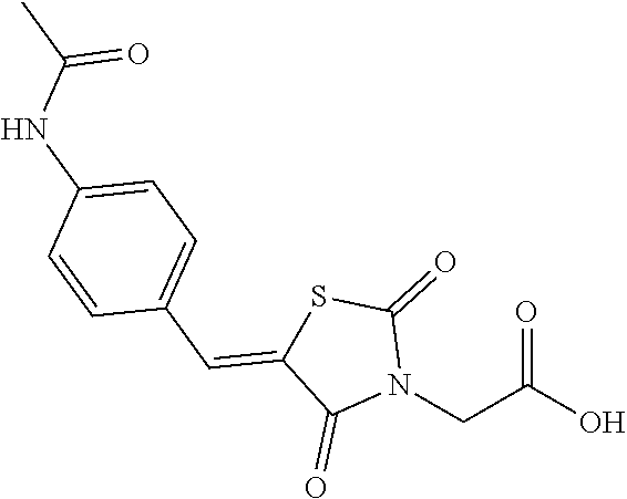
N1(CC(O)=O)C(=O)SC(=CC2=CC=C(NC(C)=O)C=C2)C1=O
